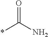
*C(=O)N
